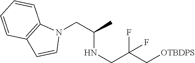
[OTBDPS]CC(F)(CNC(CN1C2=C(C=C1)C=CC=C2)C)F
